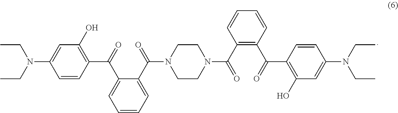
CCN(CC)C1=CC(O)=C(C(=O)C2=CC=CC=C2C(N2CCN(C(=O)C3=C(C(C4=C(O)C=C(N(CC)CC)C=C4)=O)C=CC=C3)CC2)=O)C=C1
